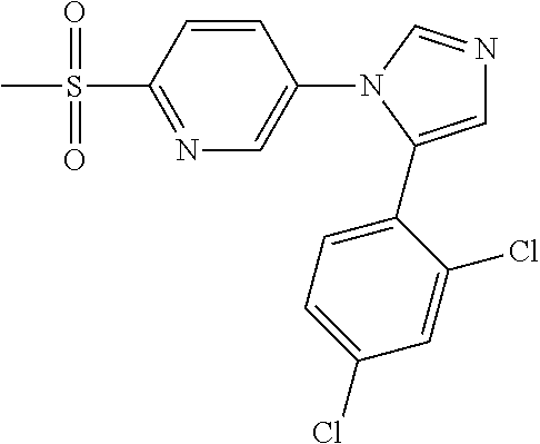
N1=C(S(C)(=O)=O)C=CC(N2C(C3=CC=C(Cl)C=C3Cl)=CN=C2)=C1
